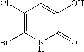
C1(Cl)=C(Br)NC(=O)C(O)=C1
